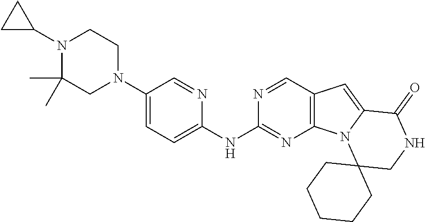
N1(C2CC2)C(C)(C)CN(C2=CC=C(NC3=NC4=C(C=N3)C=C3N4C4(CNC3=O)CCCCC4)N=C2)CC1
